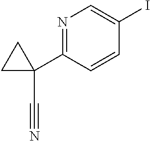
N1=C(C2(C#N)CC2)C=CC(I)=C1
